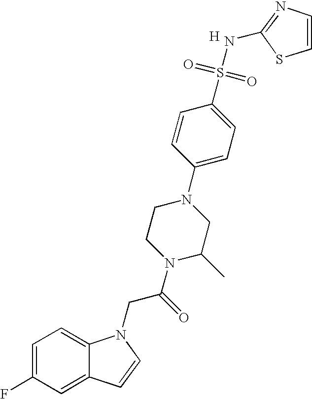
C1=C(F)C=C2C(=C1)N(CC(N1C(C)CN(C3=CC=C(S(=O)(=O)NC4=NC=CS4)C=C3)CC1)=O)C=C2.[H]
